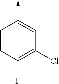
C<-C1=CC(Cl)=C(F)C=C1
